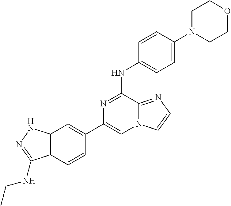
C1(C2=CC3=C(C=C2)C(NCC)=NN3)=CN2C(=NC=C2)C(NC2=CC=C(N3CCOCC3)C=C2)=N1
